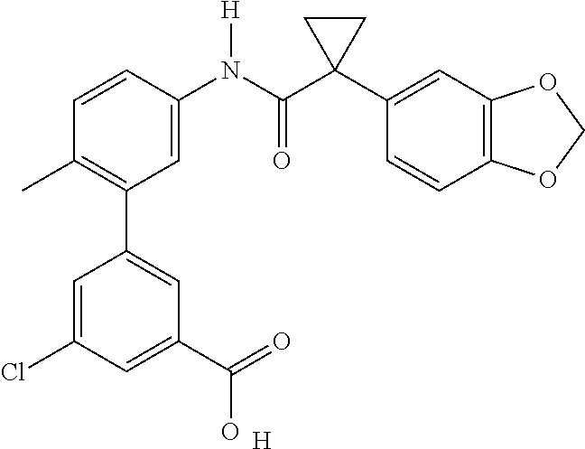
C1=C(N(C(C2(C3=CC4=C(C=C3)OCO4)CC2)=O)[H])C=CC(C)=C1C1=CC(C(=O)O)=CC(Cl)=C1.[H]
